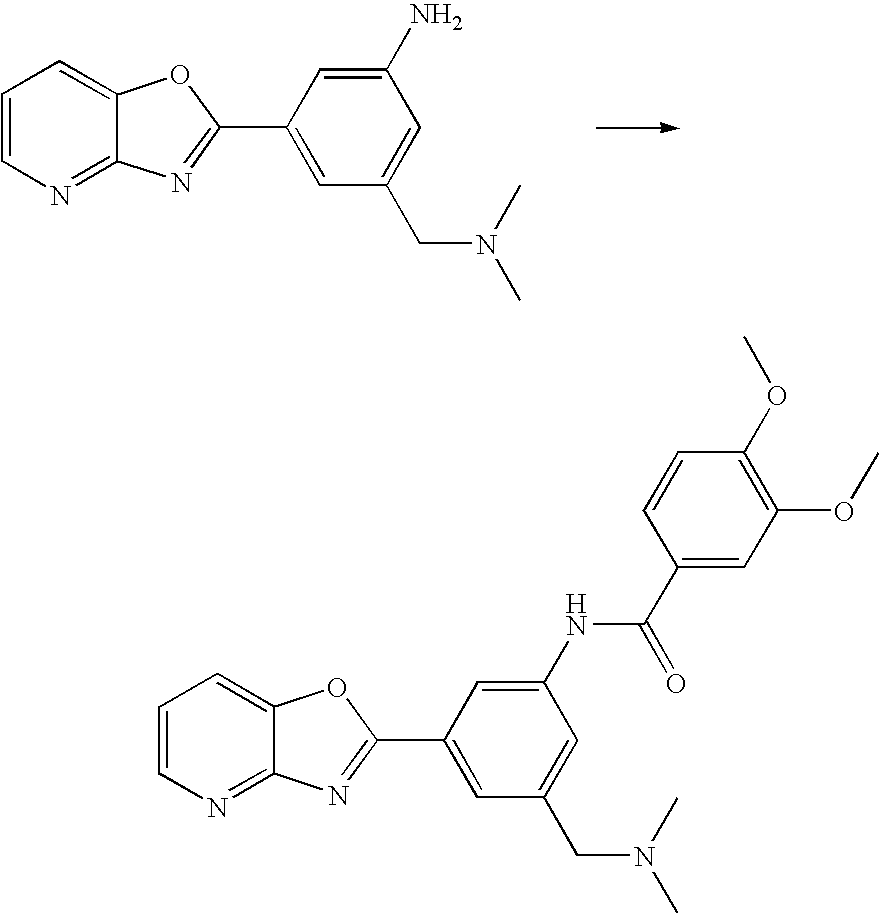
C1=CN=C2C(=C1)OC(C1=CC(CN(C)C)=CC(NC(C3=CC(OC)=C(OC)C=C3)=O)=C1)=N2.C1=CN=C2C(=C1)OC(C1=CC(CN(C)C)=CC(N)=C1)=N2
